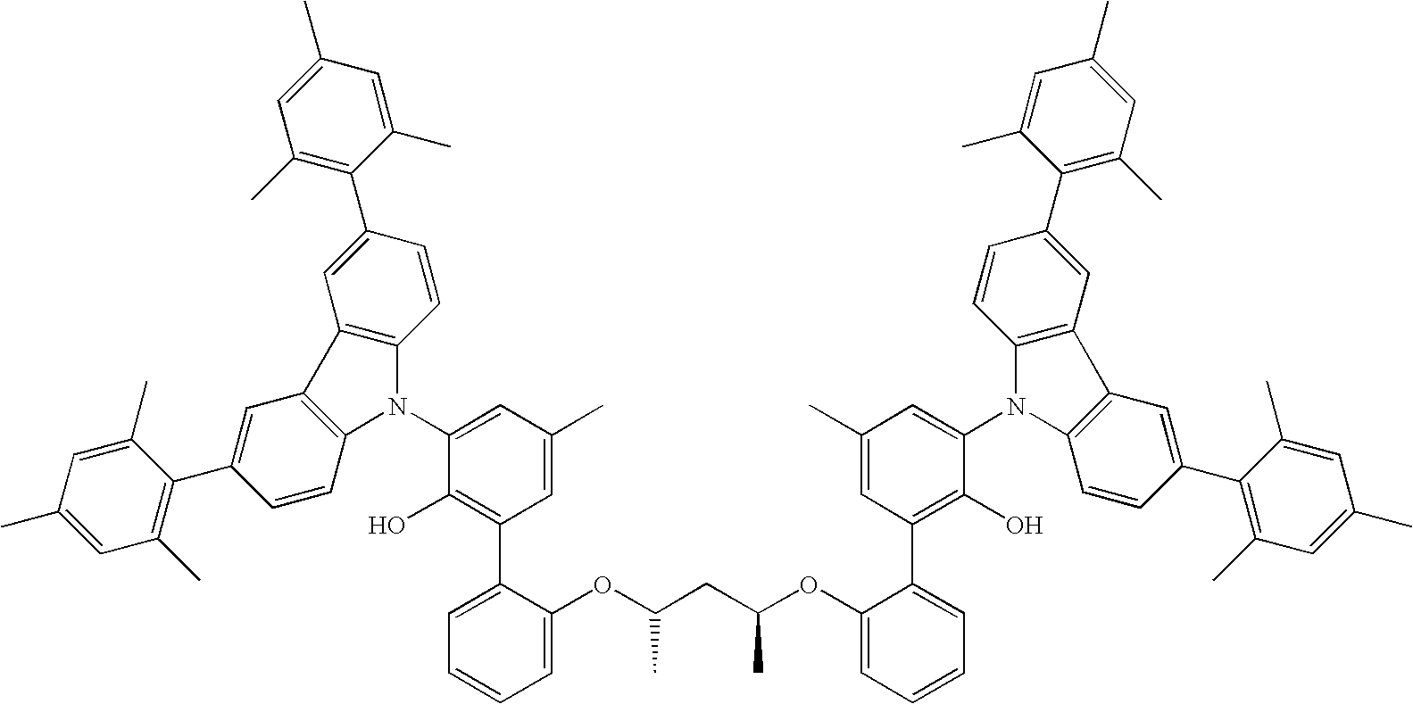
C1=C(C2=C(C)C=C(C)C=C2C)C=CC2=C1C1=C(N2C2=CC(C)=CC(C3=CC=CC=C3OC(C)CC(C)OC3=CC=CC=C3C3=C(O)C(N4C5=C(C=C(C6=C(C)C=C(C)C=C6C)C=C5)C5=C4C=CC(C4=C(C)C=C(C)C=C4C)=C5)=CC(C)=C3)=C2O)C=CC(C2=C(C)C=C(C)C=C2C)=C1
